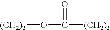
[(CH2)2]OC([(CH2)2])=O
